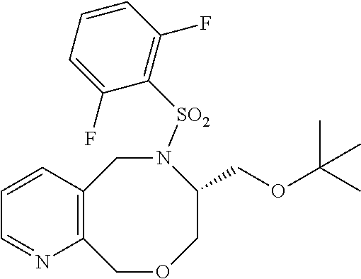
C12=C(COCC(COC(C)(C)C)N([SO2]C3=C(F)C=CC=C3F)C1)N=CC=C2
